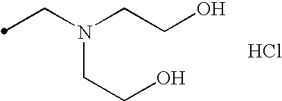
C(N(CCO)CCO)C.Cl
